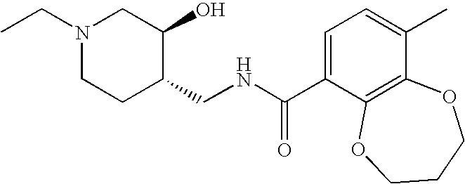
CCN1CCC(CNC(C2=CC=C(C)C3=C2OCCCO3)=O)C(O)C1
